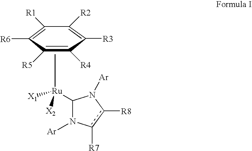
C1([R1])=C([R6])C([R5])=C([R4])C([R3])=C1[R2].C[Ru]([X1])([X2])C1N([Ar])c([R7])c([R8])N1[Ar]
